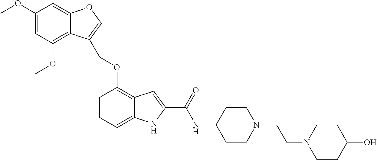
C1(OCC2=COC3=CC(OC)=CC(OC)=C32)=C2C(=CC=C1)NC(C(NC1CCN(CCN3CCC(O)CC3)CC1)=O)=C2
